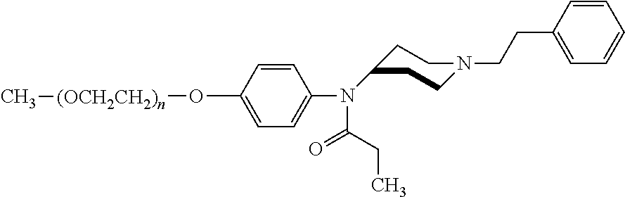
O([(OCH2CH2)n]C)C1=CC=C(N(C(CC)=O)C2CCN(CCC3=CC=CC=C3)CC2)C=C1
